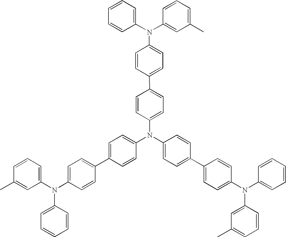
C1=CC(C2=CC=C(N(C3=CC=C(C4=CC=C(N(C5=CC=CC=C5)C5=CC(C)=CC=C5)C=C4)C=C3)C3=CC=C(C4=CC=C(N(C5=CC=CC(C)=C5)C5=CC=CC=C5)C=C4)C=C3)C=C2)=CC=C1N(C1=CC=CC=C1)C1=CC(C)=CC=C1
